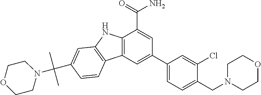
C12=C(C=C(C3=CC=C(CN4CCOCC4)C(Cl)=C3)C=C1C(=O)N)C1=C(N2)C=C(C(C)(C)N2CCOCC2)C=C1
